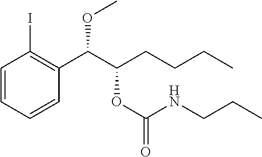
C1=CC=CC(C(C(CCCC)OC(=O)NCCC)OC)=C1I
